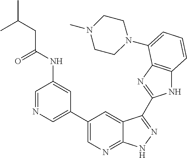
C1(C2=CN=CC(NC(CC(C)C)=O)=C2)=CN=C2C(=C1)C(C1=NC3=C(N1)C=CC=C3N1CCN(C)CC1)=NN2
